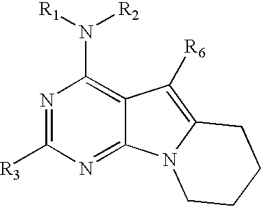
N1=C([R3])N=C2C(=C1N([R1])[R2])C([R6])=C1N2CCCC1
